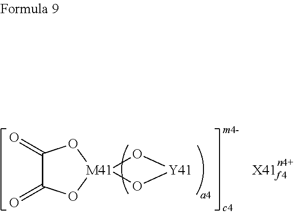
[M41]12(O[Y41]O1)OC(=O)C(=O)O2.[X41f4]
